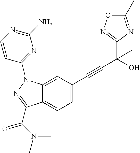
C12=CC(C#CC(O)(C3=NOC(C)=N3)C)=CC=C1C(C(N(C)C)=O)=NN2C1=NC(N)=NC=C1
